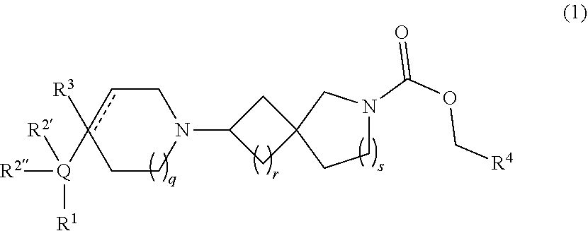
c1([R3])([Q]([R2])([R1])[R2])cCN(C2CC3(C2)CCN(C(OC[R4])=O)C3)CC1
